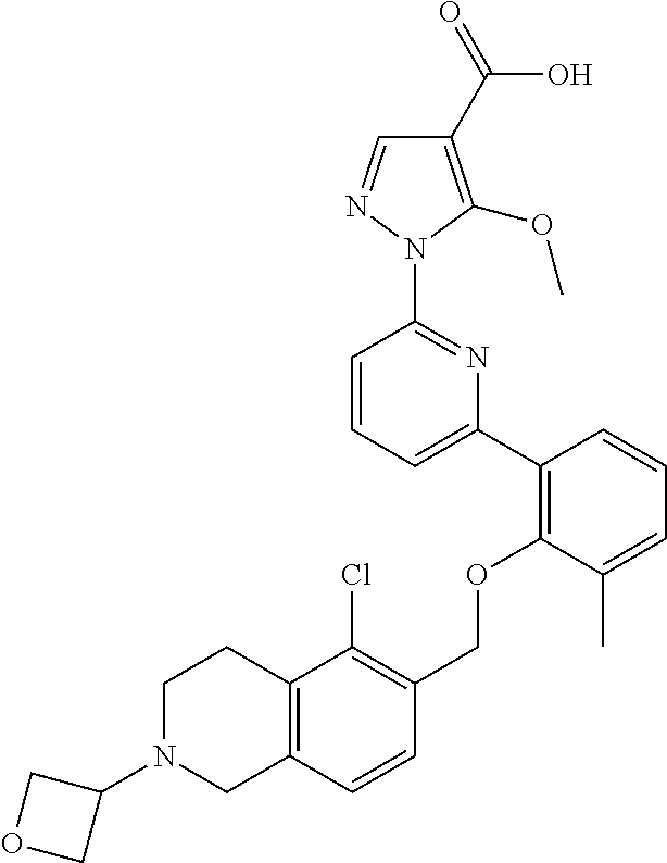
C1(C2=C(OCC3=C(Cl)C4=C(C=C3)CN(C3COC3)CC4)C(C)=CC=C2)=CC=CC(N2N=CC(C(=O)O)=C2OC)=N1
